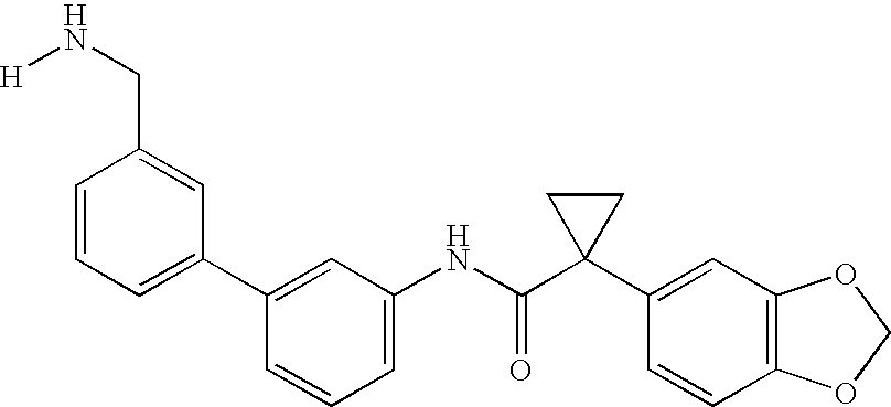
C1(NC(C2(C3=CC4=C(C=C3)OCO4)CC2)=O)=CC=CC(C2=CC=CC(CN[H])=C2)=C1
